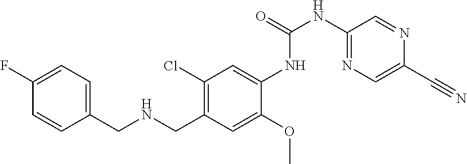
C1=CC(F)=CC=C1CNCC1=C(Cl)C=C(NC(NC2=NC=C(C#N)N=C2)=O)C(OC)=C1
